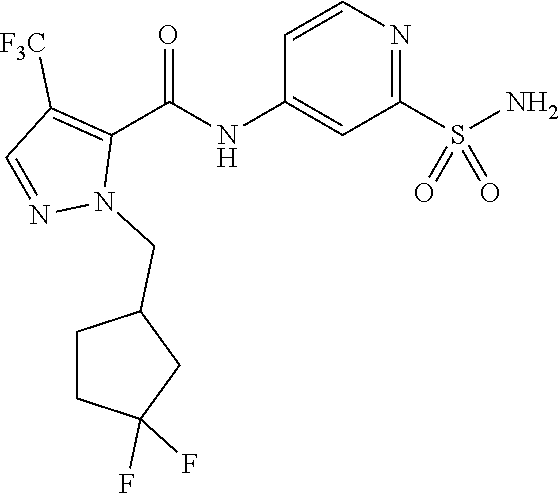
C1=CN=C(S(N)(=O)=O)C=C1NC(C1=C([F3C])C=NN1CC1CCC(F)(F)C1)=O
